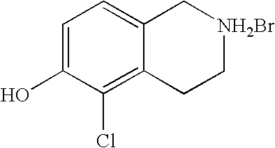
C1=C(O)C(Cl)=C2C(=C1)C[NH2Br]CC2
